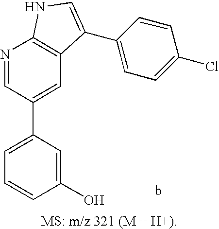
C1=C(C2=CC3=C(N=C2)NC=C3C2=CC=C(Cl)C=C2)C=C(O)C=C1
